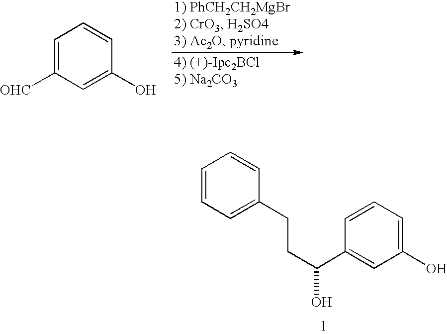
C1=C([OHC])C=C(O)C=C1.C1=CC=C(O)C=C1C(CCC1=CC=CC=C1)O
